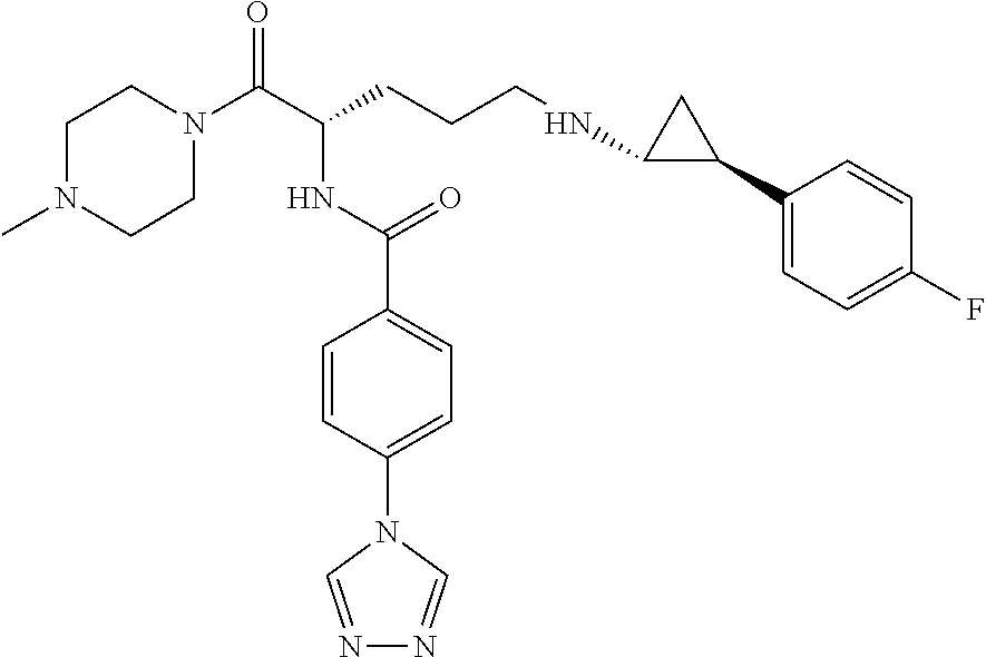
C1N(C(C(CCCNC2C(C3=CC=C(F)C=C3)C2)NC(C2=CC=C(N3C=NN=C3)C=C2)=O)=O)CCN(C)C1
